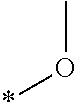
CO*
